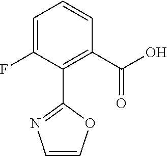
C1=C(F)C(C2=NC=CO2)=C(C(O)=O)C=C1
